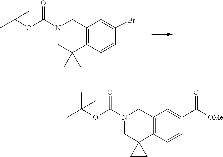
C1=C(Br)C=CC2=C1CN(C(OC(C)(C)C)=O)CC21CC1.C1=C(C([OMe])=O)C=CC2=C1CN(C(OC(C)(C)C)=O)CC21CC1
